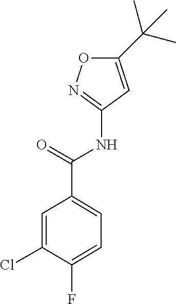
C1(C(NC2=NOC(C(C)(C)C)=C2)=O)=CC=C(F)C(Cl)=C1
